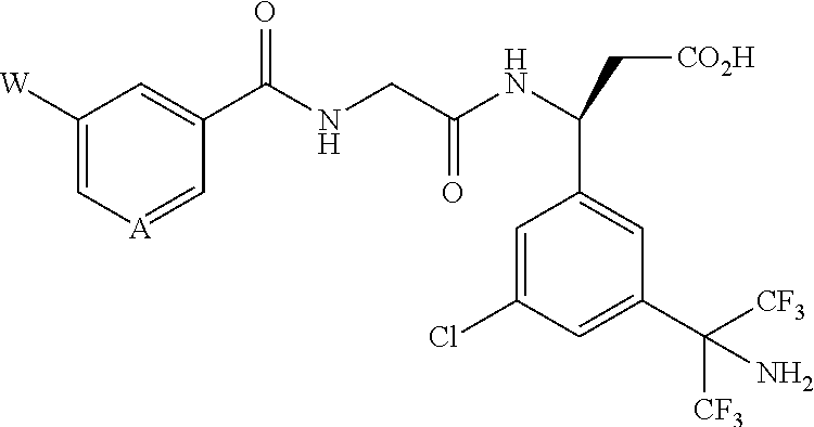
C1([W])=C[A]=CC(C(NCC(NC(C[CO2H])C2=CC(C([CF3])(N)[CF3])=CC(Cl)=C2)=O)=O)=C1
